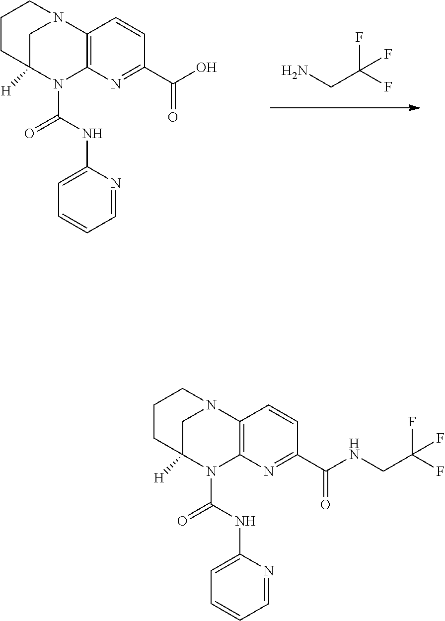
NCC(F)(F)F.C12=C(N=C(C(=O)O)C=C1)N(C(=O)NC1=CC=CC=N1)C1([H])CN2CCC1.C12=C(N=C(C(=O)NCC(F)(F)F)C=C1)N(C(=O)NC1=CC=CC=N1)C1([H])CN2CCC1
